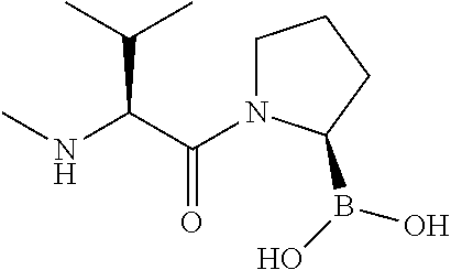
N(C(C(=O)N1CCCC1B(O)O)C(C)C)C
